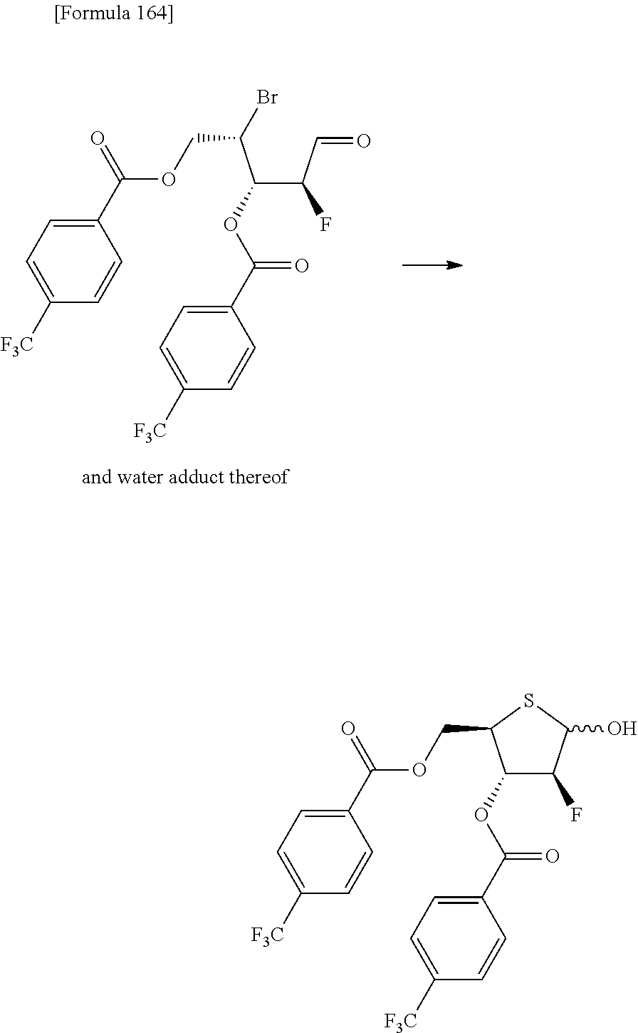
C(OC(C1=CC=C([F3C])C=C1)=O)C1C(OC(C2=CC=C([F3C])C=C2)=O)C(F)C(O)S1.BrC(COC(C1=CC=C([F3C])C=C1)=O)C(C(C=O)F)OC(C1=CC=C([F3C])C=C1)=O
